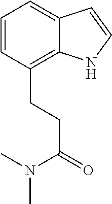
C1=CC(CCC(=O)N(C)C)=C2C(=C1)C=CN2
